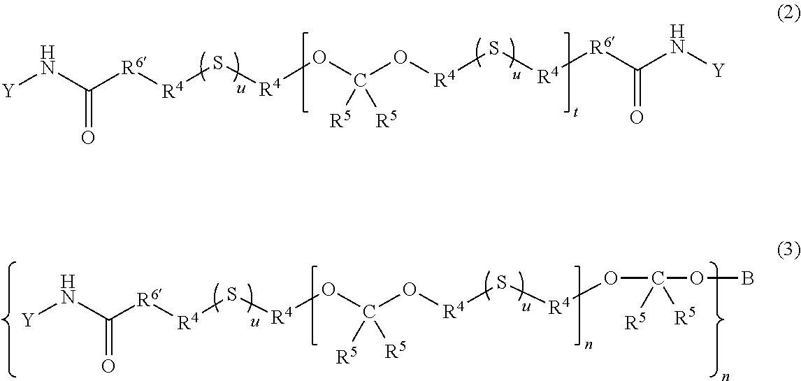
[Y]NC([R6][R4]S[R4]OC(O[R4]S[R4][R6]C(N[Y])=O)([R5])[R5])=O.[Y]NC([R6][R4]S[R4]OC(O[R4]S[R4]OC(OB)([R5])[R5])([R5])[R5])=O
